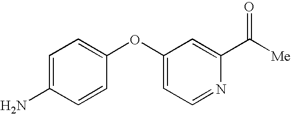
C1=CC(OC2=CC=NC(C([Me])=O)=C2)=CC=C1N
